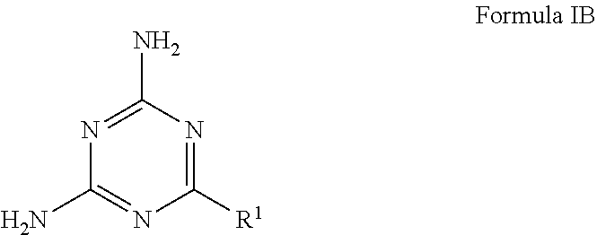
C1([R1])=NC(N)=NC(N)=N1
